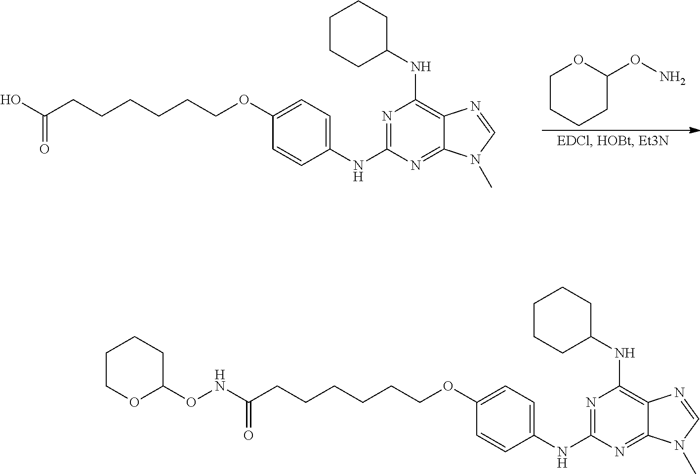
N1=C(NC2=CC=C(OCCCCCCC(O)=O)C=C2)N=C2C(=C1NC1CCCCC1)N=CN2C.C1CCCC(ON)O1.C1COC(ONC(CCCCCCOC2=CC=C(NC3=NC(NC4CCCCC4)=C4C(=N3)N(C)C=N4)C=C2)=O)CC1
